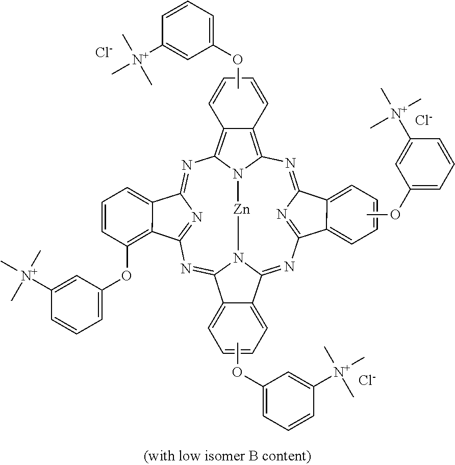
N1=C2N=C(C3=CC=CC=C23)N=C2N3C(=NC4=NC(=NC5=C6C(=C1N5[Zn]3)C=CC=C6)C1=CC=CC(OC3=CC=CC([N+](C)(C)C)=C3)=C41)C1=CC=CC=C21.COC1=CC=CC([N+](C)(C)C)=C1.COC1=CC=CC([N+](C)(C)C)=C1.COC1=CC=CC([N+](C)(C)C)=C1.[Cl-].[Cl-].[Cl-]
